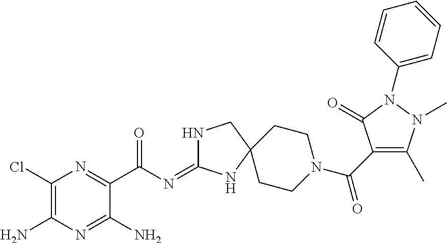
C1(Cl)=C(N)N=C(N)C(C(N=C2NCC3(N2)CCN(C(=O)C2=C(C)N(C)N(C4=CC=CC=C4)C2=O)CC3)=O)=N1
